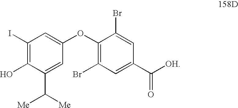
C1(I)=C(O)C(C([Me])[Me])=CC(OC2=C(Br)C=C(C([OH])=O)C=C2Br)=C1
